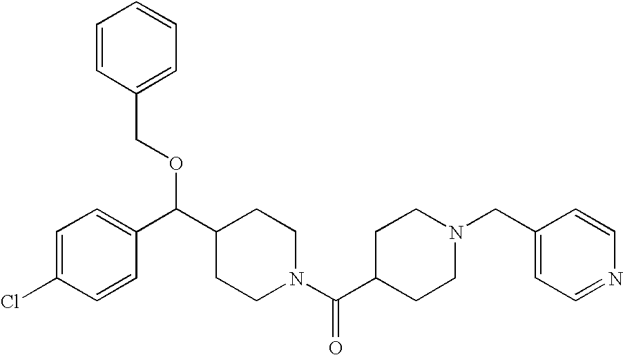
C1=C(Cl)C=CC(C(C2CCN(C(C3CCN(CC4=CC=NC=C4)CC3)=O)CC2)OCC2=CC=CC=C2)=C1
